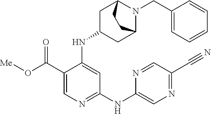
O=C(C1=CN=C(NC2=CN=C(C#N)C=N2)C=C1NC1CC2N(CC3=CC=CC=C3)C(C1)CC2)O[Me]
